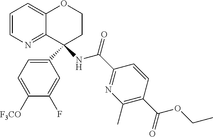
C12=CC=CN=C1C(C1=CC=C([F3CO])C(F)=C1)(NC(C1=NC(C)=C(C(OCC)=O)C=C1)=O)CCO2
